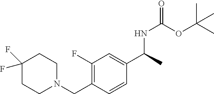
C(N1CCC(F)(F)CC1)C1=C(F)C=C(C(C)NC(=O)OC(C)(C)C)C=C1
